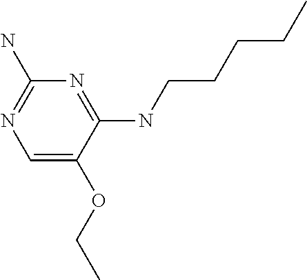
C(OC1=CN=C(N)N=C1NCCCCC)C
